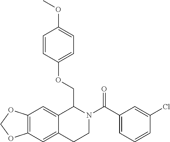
C1(C(N2CCC3=CC4=C(C=C3C2COC2=CC=C(OC)C=C2)OCO4)=O)=CC=CC(Cl)=C1
